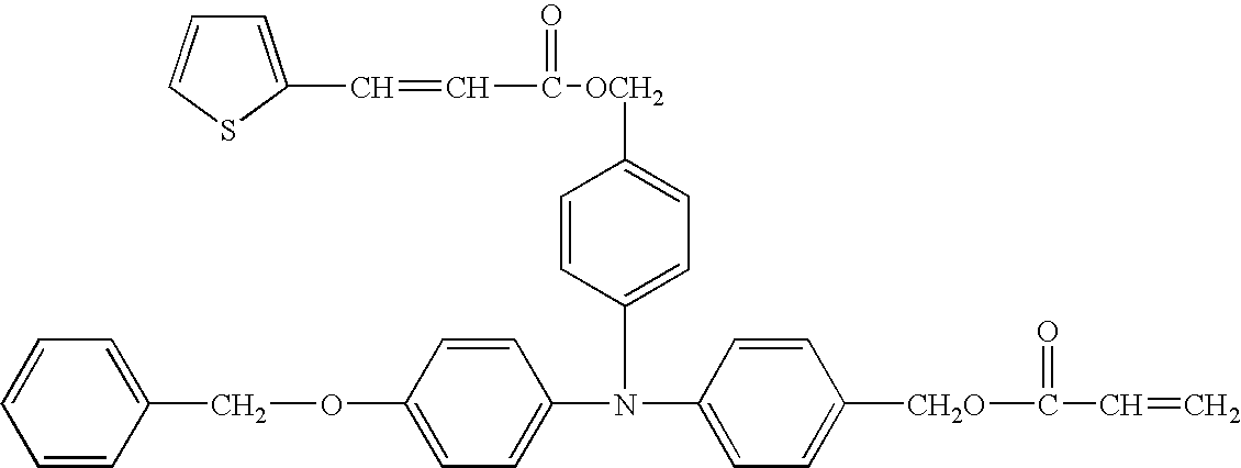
C1=C(N(C2=CC=C([CH2O]C(=O)C=C)C=C2)C2=CC=C([OCH2]C(=O)C=CC3=CC=CS3)C=C2)C=CC(OCC2=CC=CC=C2)=C1
